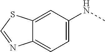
C12=CC(NC)=CC=C1N=CS2
